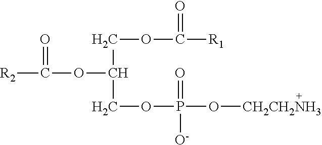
[R2]C(OC(COC([R1])=O)COP(O[CH2CH2NH3])(=O)[O-])=O
